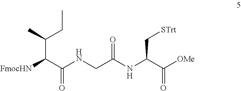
[FmocHN]C(C(NCC(NC(C([OMe])=O)C[STrt])=O)=O)C(CC)C
